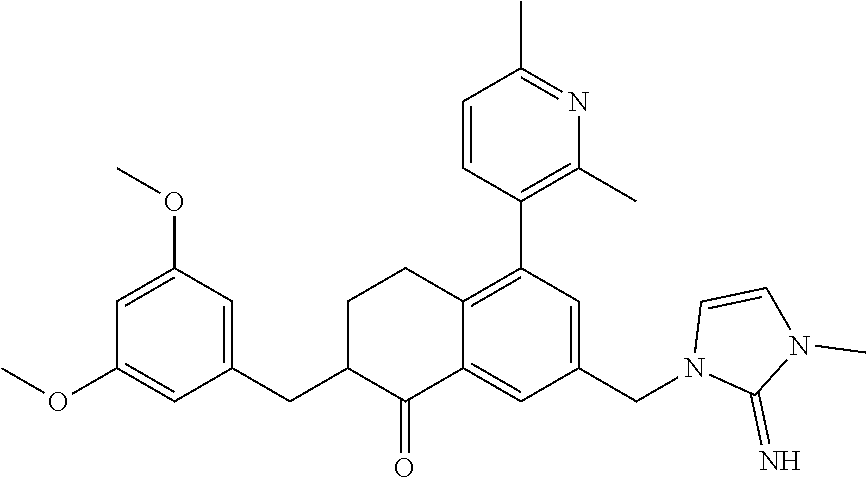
C1(OC)=CC(CC2C(=O)C3=CC(CN4C(=N)N(C)C=C4)=CC(C4=C(C)N=C(C)C=C4)=C3CC2)=CC(OC)=C1
